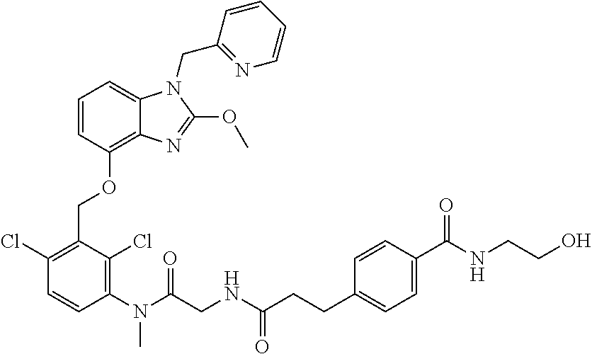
C1=CC(OCC2=C(Cl)C=CC(N(C)C(CNC(=O)CCC3=CC=C(C(=O)NCCO)C=C3)=O)=C2Cl)=C2C(=C1)N(CC1=NC=CC=C1)C(OC)=N2
